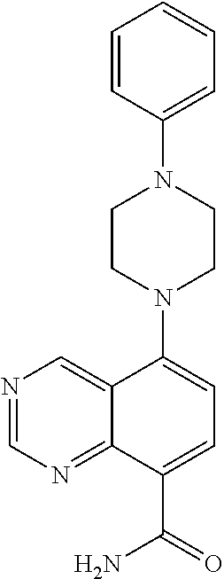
N1=CN=C2C(=C1)C(N1CCN(C3=CC=CC=C3)CC1)=CC=C2C(=O)N
